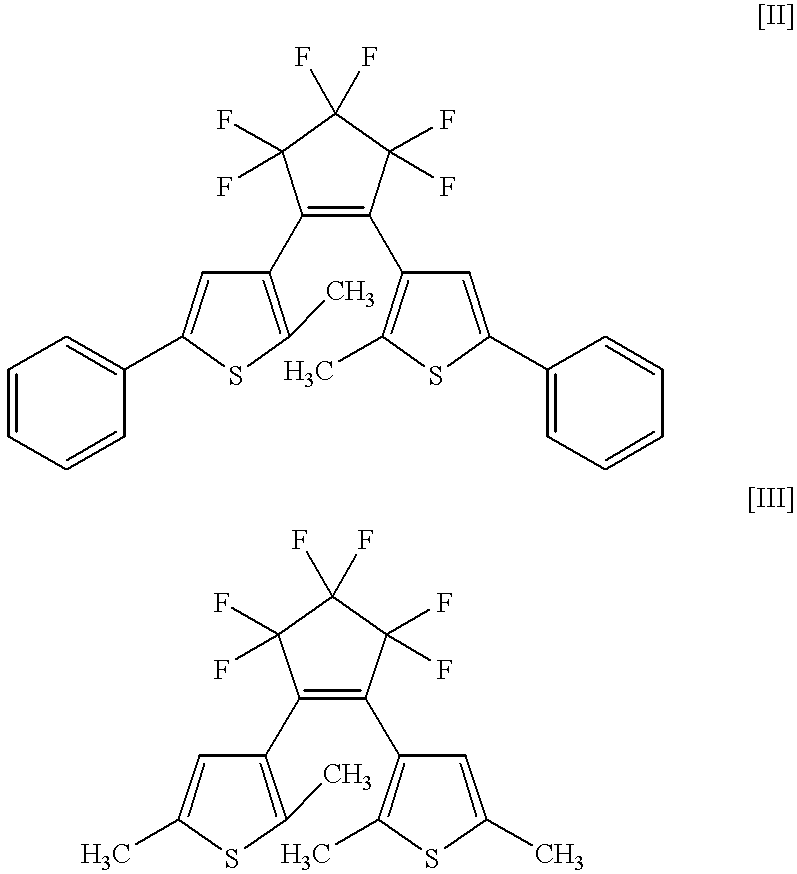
C1(C2=C(C)SC(C3=CC=CC=C3)=C2)=C(C2=C(C)SC(C3=CC=CC=C3)=C2)C(F)(F)C(F)(F)C1(F)F.C1(C2=C(C)SC(C)=C2)=C(C2=C(C)SC(C)=C2)C(F)(F)C(F)(F)C1(F)F
